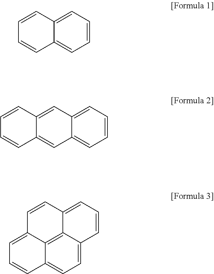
C1=C2C(=CC=C1)C=CC=C2.C1=C2C(=CC=C1)C=C1C(=C2)C=CC=C1.C12=C3C4=CC=C1C=CC=C2C=CC3=CC=C4
